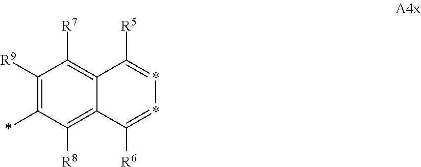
C1(*)=C([R9])C([R7])=C2C(=C1[R8])C([R6])=**=C2[R5]
